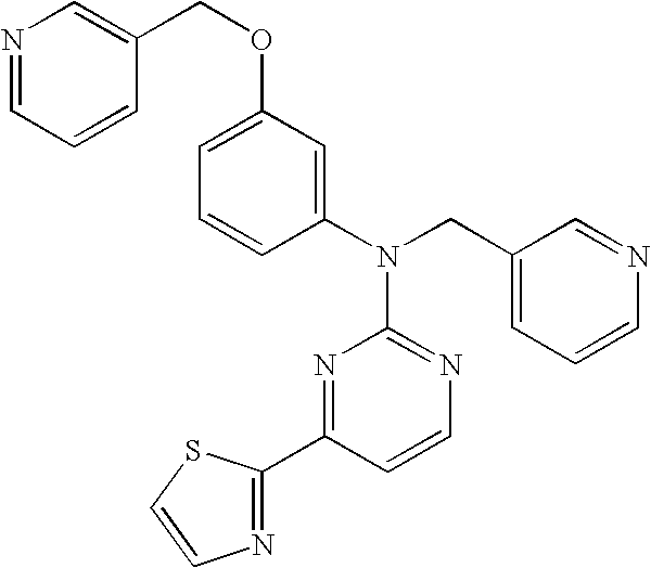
N1=C(N(CC2=CC=CN=C2)C2=CC(OCC3=CN=CC=C3)=CC=C2)N=C(C2=NC=CS2)C=C1
